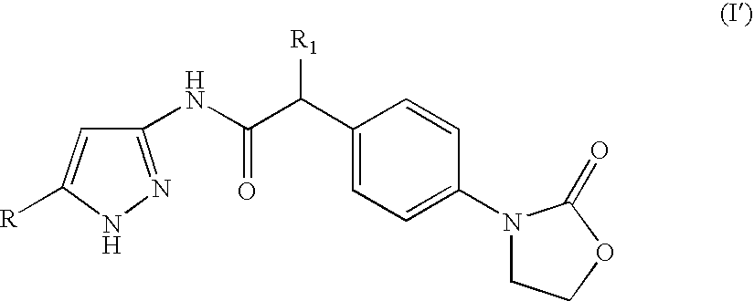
C1(NC(C(C2=CC=C(N3CCOC3=O)C=C2)[R1])=O)=NNC([R])=C1
